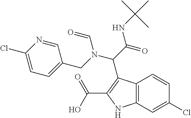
C12=C(C=C(Cl)C=C1)NC(C(O)=O)=C2C(C(=O)NC(C)(C)C)N(CC1=CC=C(Cl)N=C1)C=O
